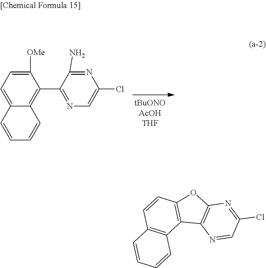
C1=C2C=CC=CC2=C(C2=NC=C(Cl)N=C2N)C([OMe])=C1.C12=C(C3=C(C=C1)OC1=C3N=CC(Cl)=N1)C=CC=C2
